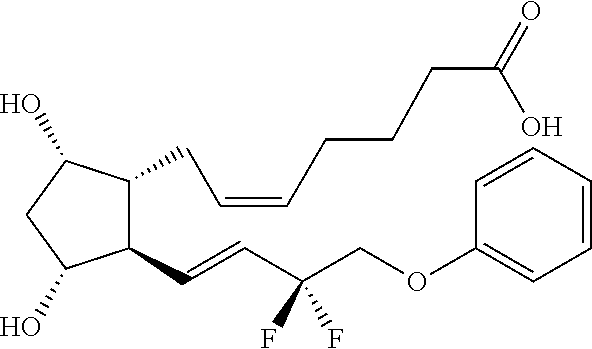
C1(C=CC(COC2=CC=CC=C2)(F)F)C(CC=CCCCC(=O)O)C(O)CC1O
